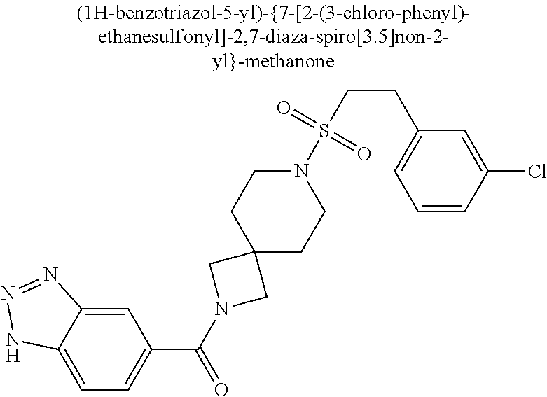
C1=C2C(=CC=C1C(N1CC3(C1)CCN(S(CCC1=CC=CC(Cl)=C1)(=O)=O)CC3)=O)NN=N2
